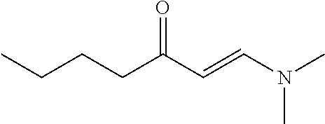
C(CCC(C=CN(C)C)=O)C
